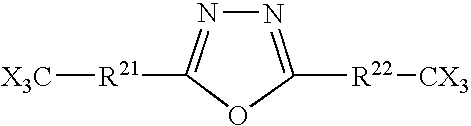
C1([R22][CX3])=NN=C([R21][X3C])O1
